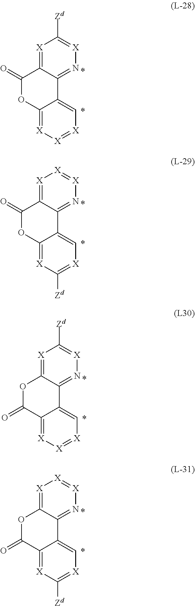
[X]1=C2C(=N[X]=C1[Zd])C1=C[X]=[X][X]=C1OC2=O.[X]1=C2C(=N[X]=[X]1)C1=C[X]=C([Zd])[X]=C1OC2=O.[X]1=C2C(=N[X]=C1[Zd])C1=C[X]=[X][X]=C1C(=O)O2.[X]1=C2C(=N[X]=[X]1)C1=C[X]=C([Zd])[X]=C1C(=O)O2
